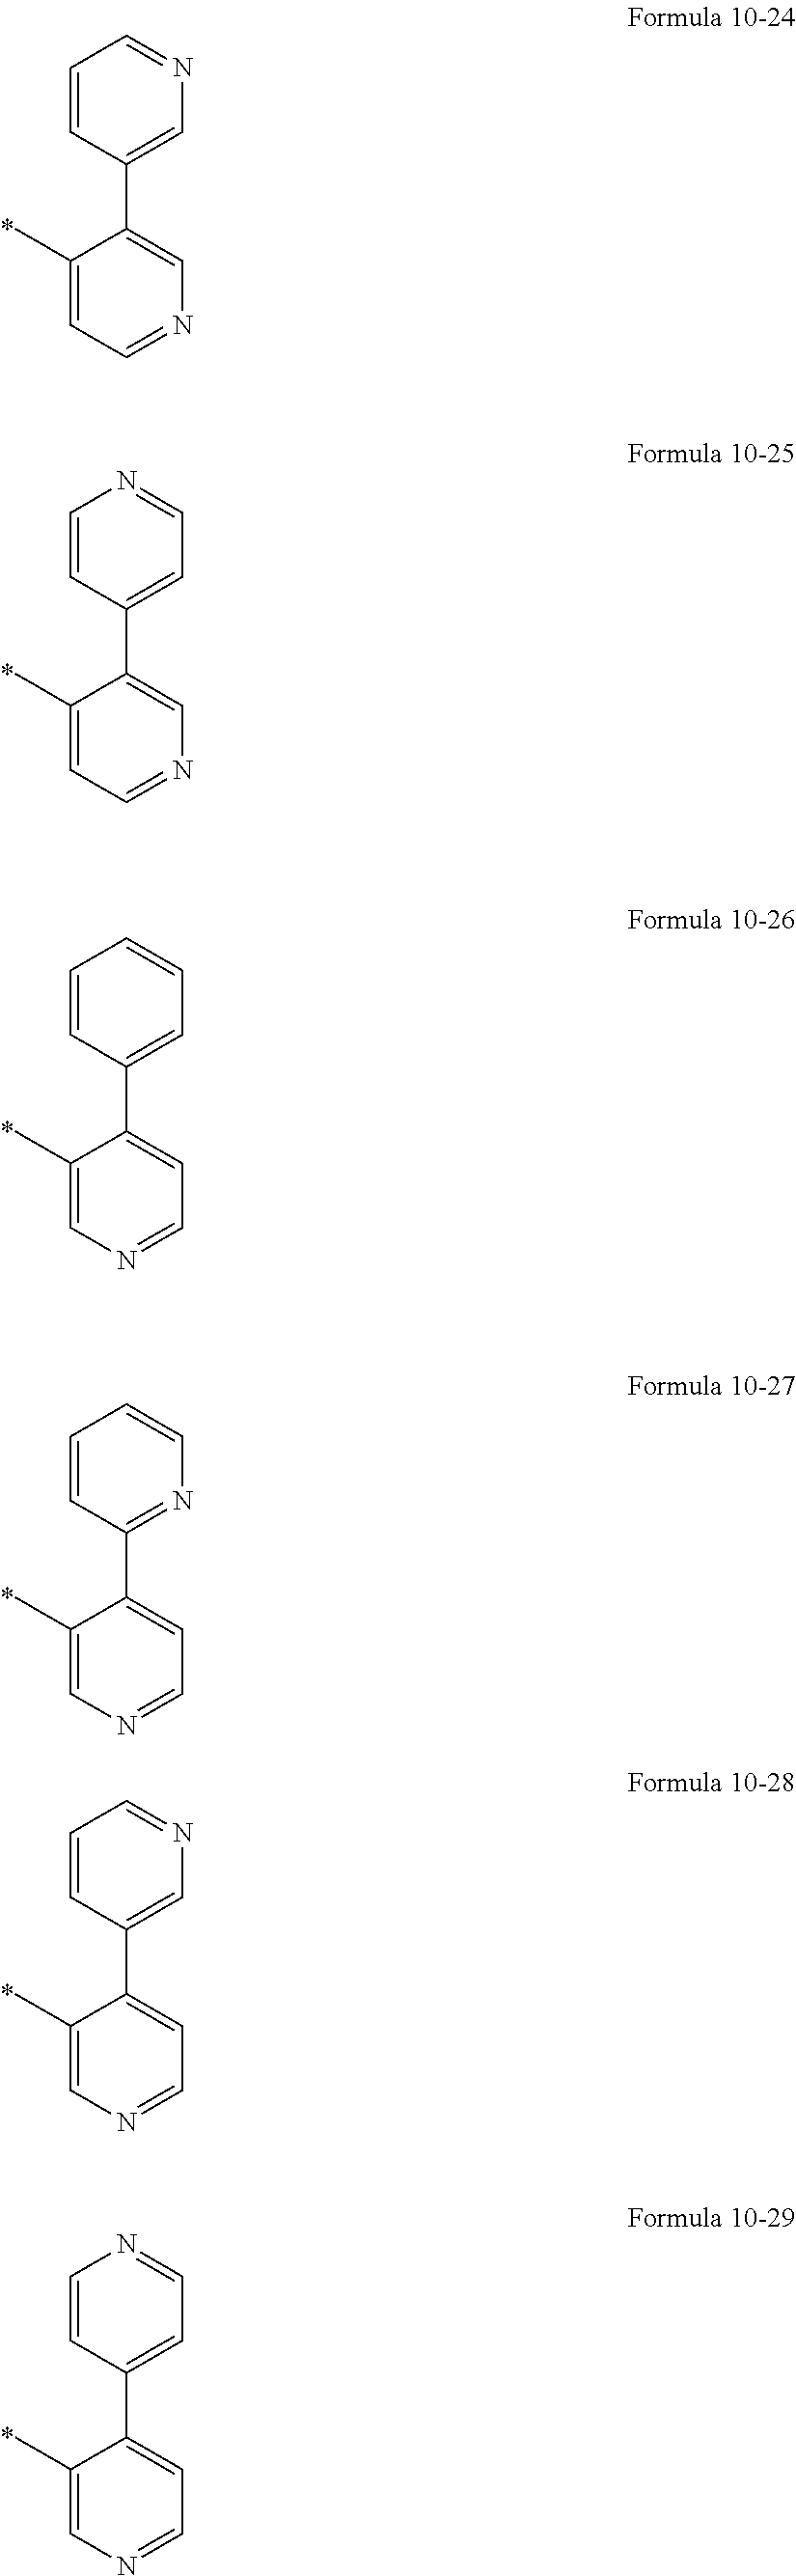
C1(C)=CC=NC=C1C1=CN=CC=C1.C1(C)=CC=NC=C1C1=CC=NC=C1.C1(C)=CN=CC=C1C1=CC=CC=C1.C1(C)=CN=CC=C1C1=NC=CC=C1.C1(C)=CN=CC=C1C1=CN=CC=C1.C1(C)=CN=CC=C1C1=CC=NC=C1
